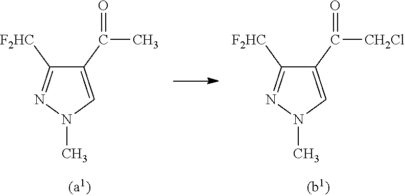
C1(C(C)=O)=CN(C)N=C1[F2HC].C1(C([CH2Cl])=O)=CN(C)N=C1[F2HC]
